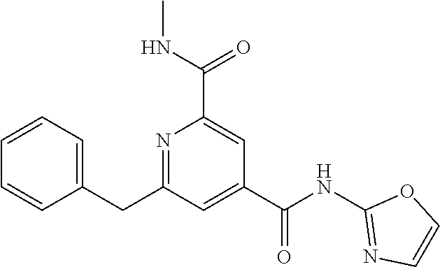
C1=CC=C(CC2=NC(C(NC)=O)=CC(C(NC3=NC=CO3)=O)=C2)C=C1
